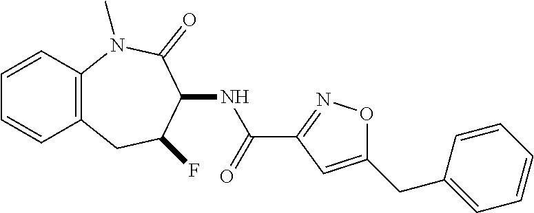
N(C(C1=NOC(CC2=CC=CC=C2)=C1)=O)C1C(F)CC2=C(C=CC=C2)N(C)C1=O
